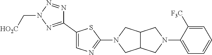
C12C(CN(C3=NC=C(C4=NN(C[HO2C])N=N4)S3)C1)CN(C1=CC=CC=C1[F3C])C2
